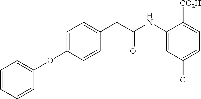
C1=C(OC2=CC=CC=C2)C=CC(CC(NC2=CC(Cl)=CC=C2[CO2H])=O)=C1
